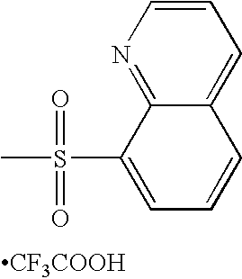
CS(C1=CC=CC2=CC=CN=C12)(=O)=O.[CF3COOH]
